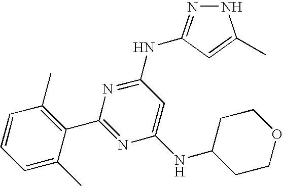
N1N=C(NC2=NC(C3=C(C)C=CC=C3C)=NC(NC3CCOCC3)=C2)C=C1C
